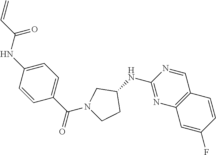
C1(NC2CCN(C(C3=CC=C(NC(C=C)=O)C=C3)=O)C2)=NC2=C(C=N1)C=CC(F)=C2
